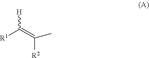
[H]C(=C([R2])C)[R1]
